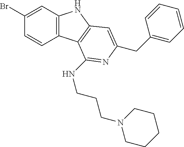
C1(Br)=CC2=C(C=C1)C1=C(N2)C=C(CC2=CC=CC=C2)N=C1NCCCN1CCCCC1
